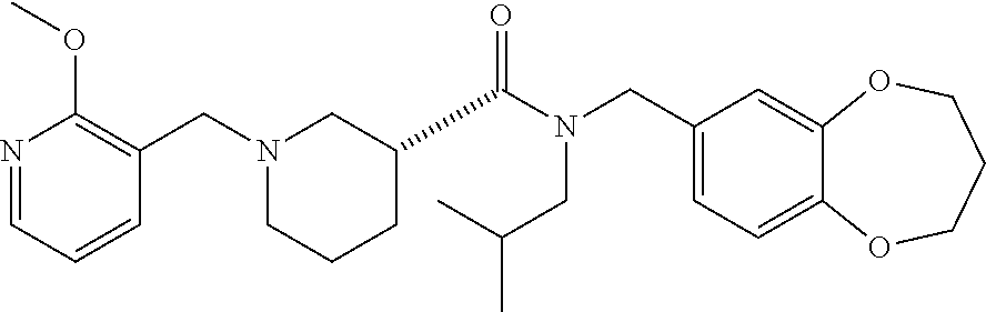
C1(CN(C(=O)C2CCCN(CC3=C(OC)N=CC=C3)C2)CC(C)C)=CC=C2C(=C1)OCCCO2
